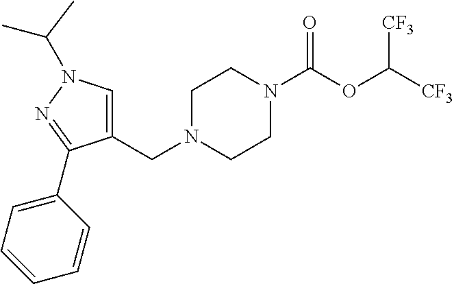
C1N(CC2=CN(C(C)C)N=C2C2=CC=CC=C2)CCN(C(OC([CF3])[CF3])=O)C1
